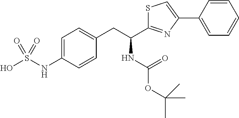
C1=C(NS(O)(=O)=O)C=CC(CC(NC(OC(C)(C)C)=O)C2=NC(C3=CC=CC=C3)=CS2)=C1
